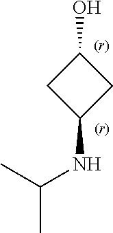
C1C(NC(C)C)CC1O
